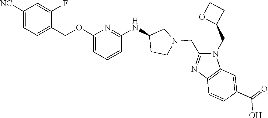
C1([NC])=CC=C(COC2=CC=CC(NC3CCN(CC4=NC5=C(N4CC4CCO4)C=C(C(O)=O)C=C5)C3)=N2)C(F)=C1
